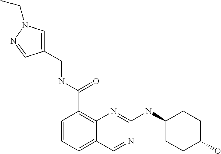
C1=CC=C2C(=C1C(NCC1=CN(CC)N=C1)=O)N=C(NC1CCC(O)CC1)N=C2
